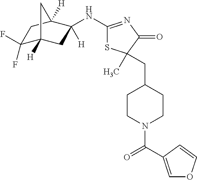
C1(F)(F)C2([H])CC(NC3=NC(=O)C(CC4CCN(C(=O)C5=COC=C5)CC4)(C)S3)([H])C([H])(C1)C2
